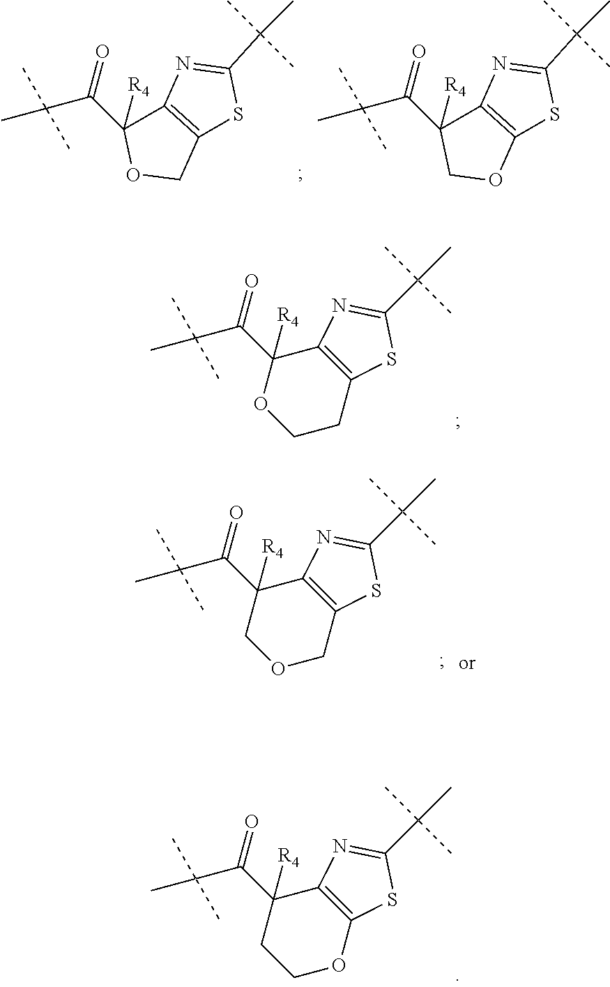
C12=C(COC1(C(C(C)(C)C)=O)[R4])SC(C(C)(C)C)=N2.C12=C(OCC1(C(C(C)(C)C)=O)[R4])SC(C(C)(C)C)=N2.C12=C(CCOC1(C(=O)C(C)(C)C)[R4])SC(C(C)(C)C)=N2.C12=C(COCC1(C(=O)C(C)(C)C)[R4])SC(C(C)(C)C)=N2.C12=C(OCCC1(C(=O)C(C)(C)C)[R4])SC(C(C)(C)C)=N2
